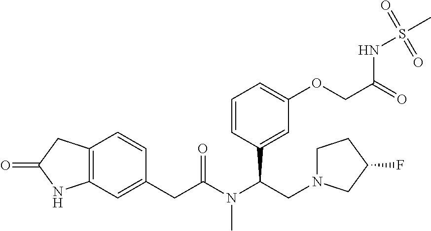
C12=C(C=C(CC(N(C(CN3CCC(F)C3)C3=CC(OCC(NS(C)(=O)=O)=O)=CC=C3)C)=O)C=C1)NC(=O)C2
